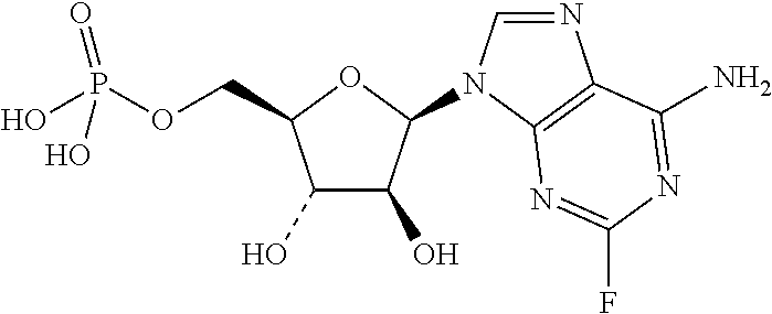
C1(O)C(O)C(N2C=NC3=C2N=C(F)N=C3N)OC1COP(O)(O)=O
